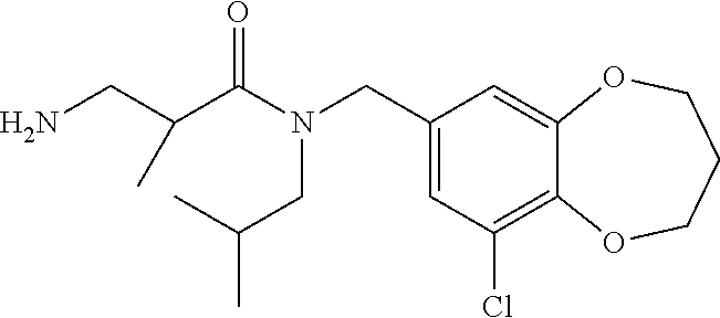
C1(CN(CC(C)C)C(=O)C(CN)C)=CC(Cl)=C2C(=C1)OCCCO2
